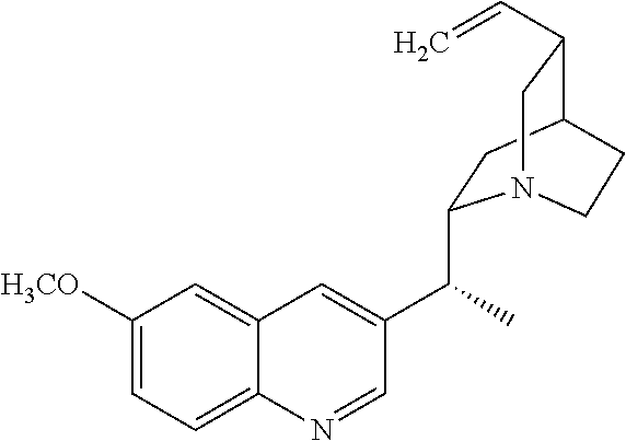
C1([H3CO])=CC=C2C(=C1)C=C(C(C)C1CC3C(C=C)CN1CC3)C=N2
